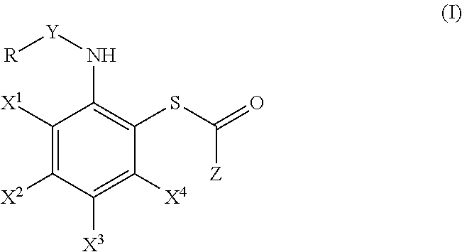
C1([X1])=C([X2])C([X3])=C([X4])C(SC(=O)[Z])=C1N[Y][R]
